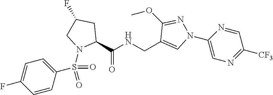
C1(CNC(C2CC(F)CN2S(=O)(=O)C2=CC=C(F)C=C2)=O)=CN(C2=CN=C([CF3])C=N2)N=C1OC
